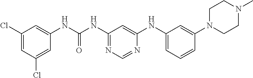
C1(Cl)=CC(Cl)=CC(NC(=O)NC2=NC=NC(NC3=CC=CC(N4CCN(C)CC4)=C3)=C2)=C1
